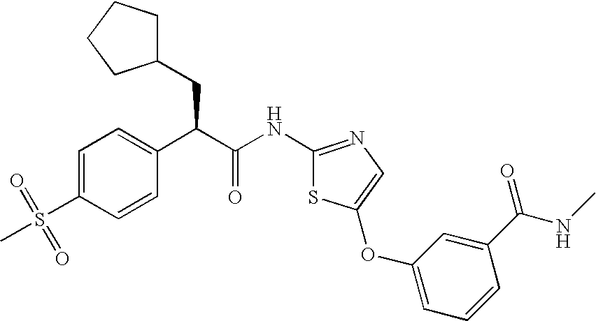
C1=C(S(C)(=O)=O)C=CC(C(C(=O)NC2=NC=C(OC3=CC=CC(C(NC)=O)=C3)S2)CC2CCCC2)=C1
